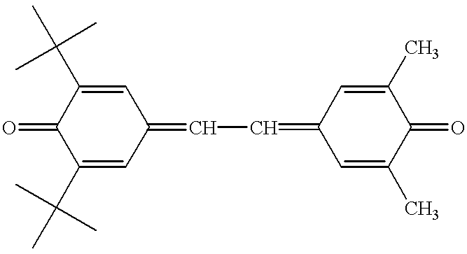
O=C1C(C(C)(C)C)=CC(=CC=C2C=C(C)C(=O)C(C)=C2)C=C1C(C)(C)C
